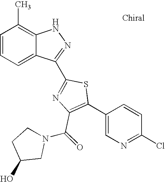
C1=CC=C2C(=C1C)NN=C2C1=NC(C(N2CCC(O)C2)=O)=C(C2=CN=C(Cl)C=C2)S1
